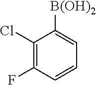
C1(Cl)=C(F)C=CC=C1[B(OH)2]
